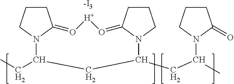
CCC1CC(CC(C)N2CCCC2=O)N2C(=O[H]O=C3CCCN13)CCC2.[-I3]
